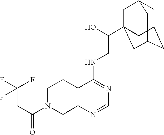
C(CC(=O)N1CC2=C(CC1)C(NCC(O)C13CC4CC(CC(C1)C4)C3)=NC=N2)(F)(F)F
